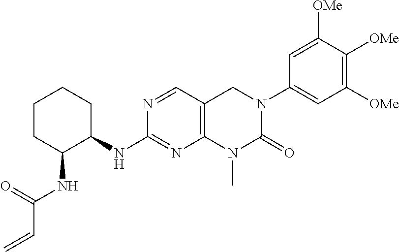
N1=CC2=C(N=C1NC1CCCCC1NC(C=C)=O)N(C)C(=O)N(C1=CC([OMe])=C([OMe])C([OMe])=C1)C2
